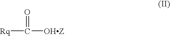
[Rq]C([OHZ])=O
